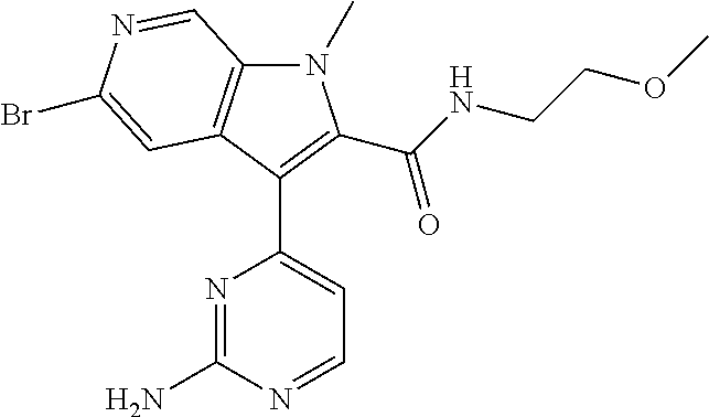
N1=C(N)N=CC=C1C1=C(C(NCCOC)=O)N(C)C2=C1C=C(Br)N=C2
